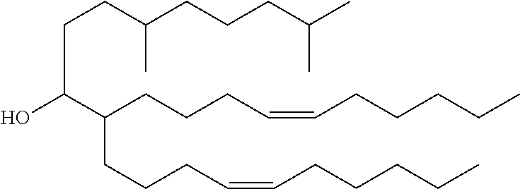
C(CCCC=CCCCCC)(C(O)CCC(CCCC(C)C)C)CCCC=CCCCCC
